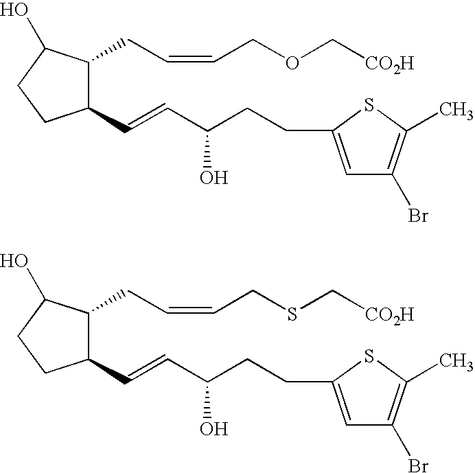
C1(C=CC(O)CCC2=CC(Br)=C(C)S2)C(CC=CCOC[CO2H])C(O)CC1.C1(C=CC(O)CCC2=CC(Br)=C(C)S2)C(CC=CCSC[CO2H])C(O)CC1
